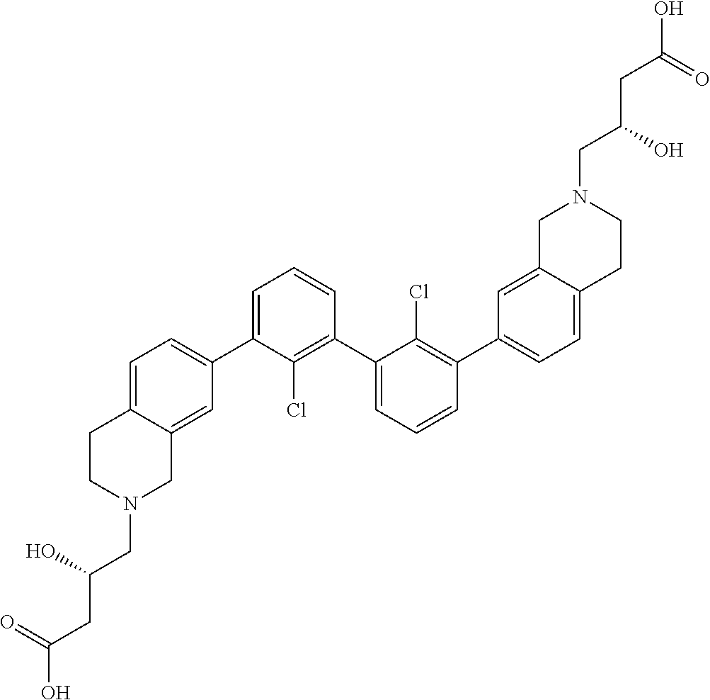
C1=C(C2=CC=C3C(=C2)CN(CC(CC(O)=O)O)CC3)C(Cl)=C(C2=CC=CC(C3=CC=C4C(=C3)CN(CC(CC(O)=O)O)CC4)=C2Cl)C=C1
